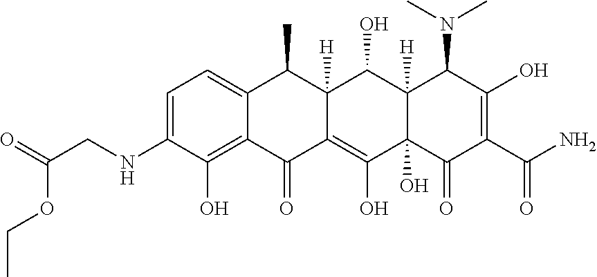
C1=C(NCC(=O)OCC)C(O)=C2C(=C1)C(C)C1([H])C(=C(O)C3(O)C([H])(C1O)C(N(C)C)C(O)=C(C(N)=O)C3=O)C2=O
